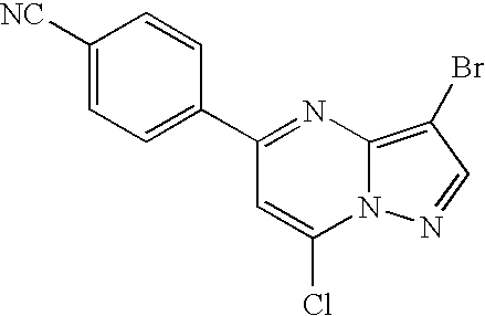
C1(C2=NC3=C(Br)C=NN3C(Cl)=C2)=CC=C([NC])C=C1
